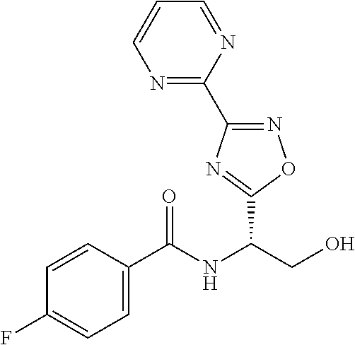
C1(C(NC(CO)C2=NC(C3=NC=CC=N3)=NO2)=O)=CC=C(F)C=C1
